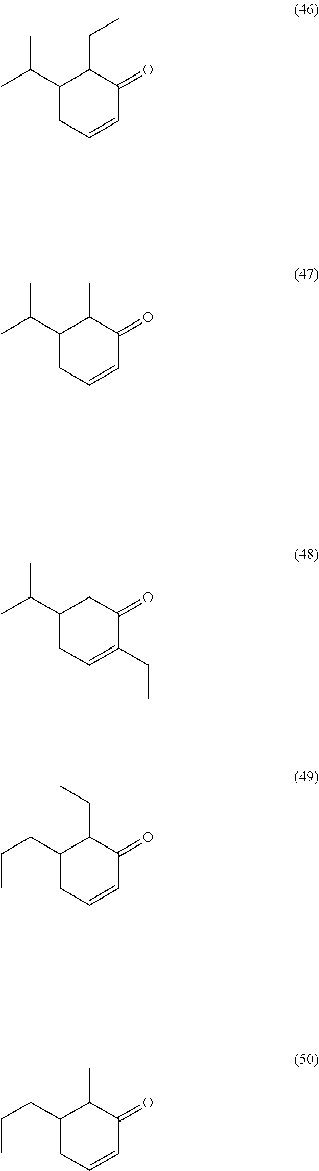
C1(C(C)C)CC=CC(=O)C1CC.C1(C(C)C)CC=CC(=O)C1C.C1(C(C)C)CC=C(CC)C(=O)C1.C1(CCC)CC=CC(=O)C1CC.C1(CCC)CC=CC(=O)C1C
